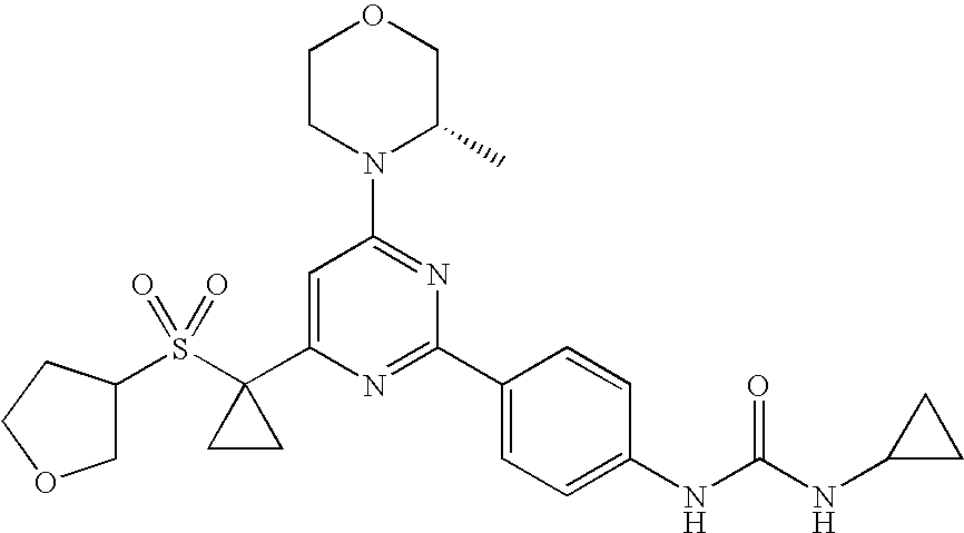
S(C1(C2=CC(N3C(C)COCC3)=NC(C3=CC=C(NC(NC4CC4)=O)C=C3)=N2)CC1)(=O)(=O)C1COCC1
